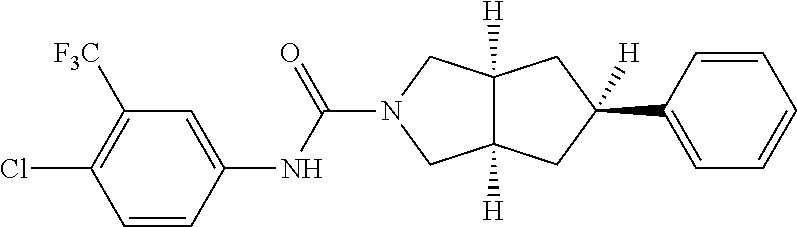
C1=CC(NC(=O)N2CC3([H])C([H])(C2)CC([H])(C2=CC=CC=C2)C3)=CC([F3C])=C1Cl
